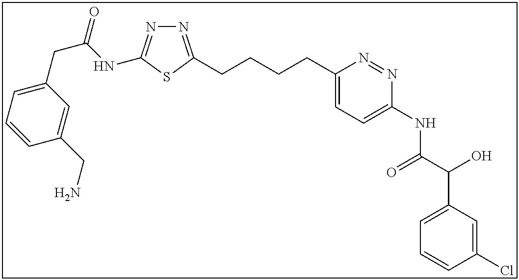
N1=C(CCCCC2=CC=C(NC(C(O)C3=CC=CC(Cl)=C3)=O)N=N2)SC(NC(CC2=CC=CC(CN)=C2)=O)=N1
